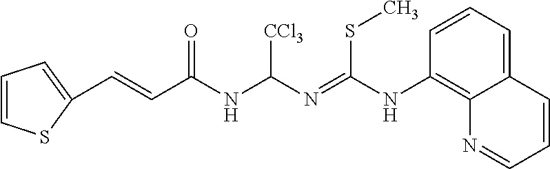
C1=CSC(C=CC(NC(N=C(NC2=C3C(=CC=C2)C=CC=N3)SC)[CCl3])=O)=C1
